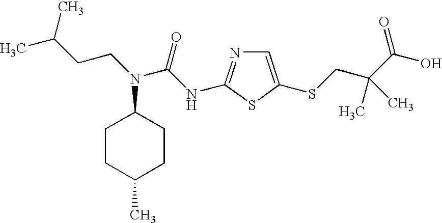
N(C1CCC(C)CC1)(CCC(C)C)C(NC1=NC=C(SCC(C(O)=O)(C)C)S1)=O
